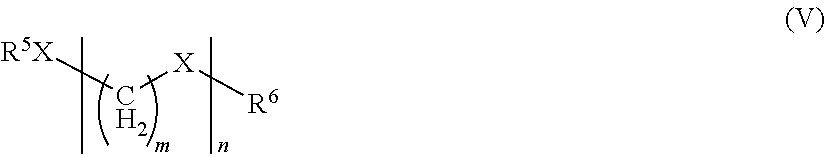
[R5X]C[X][R6]
